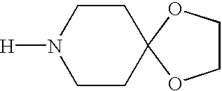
C1COC2(O1)CCN([H])CC2
